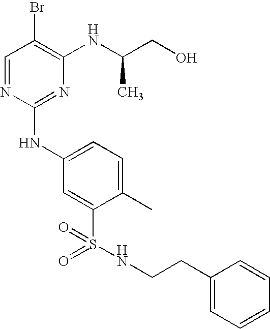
C1=NC(NC2=CC=C(C)C(S(=O)(=O)NCCC3=CC=CC=C3)=C2)=NC(NC(CO)C)=C1Br
